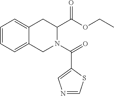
C1=CC=C2C(=C1)CC(C(OCC)=O)N(C(=O)C1=CN=CS1)C2
